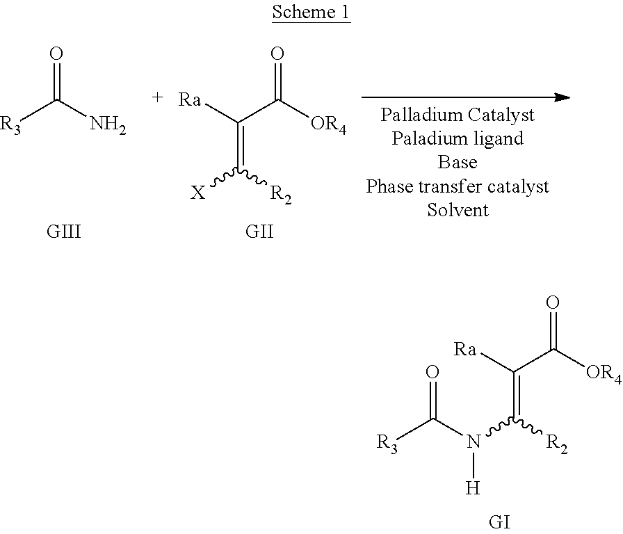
[R3]C(N)=O.C(C([OR4])=O)([Ra])=C([X])[R2].C(C([OR4])=O)([Ra])=C(N(C([R3])=O)[H])[R2]
